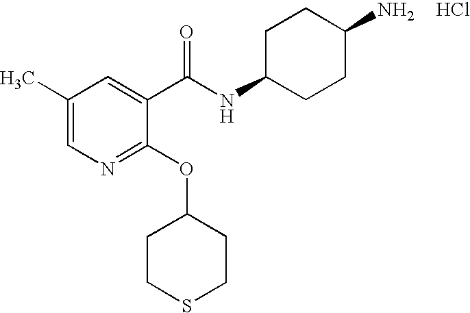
C1(C)=CN=C(OC2CCSCC2)C(C(NC2CCC(N)CC2)=O)=C1.Cl
